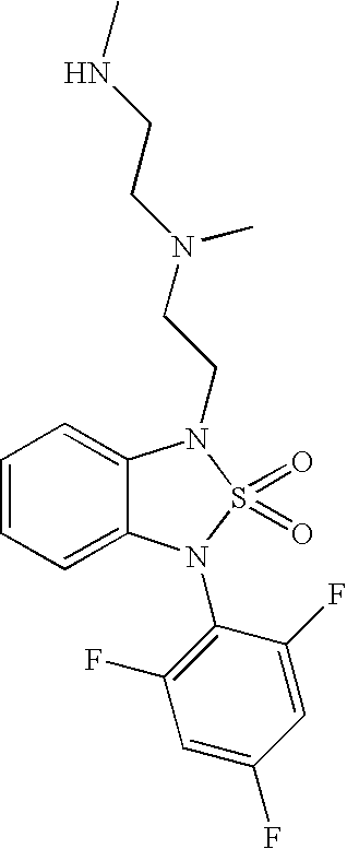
C1=CC=C2C(=C1)N(CCN(CCNC)C)S(=O)(=O)N2C1=C(F)C=C(F)C=C1F
